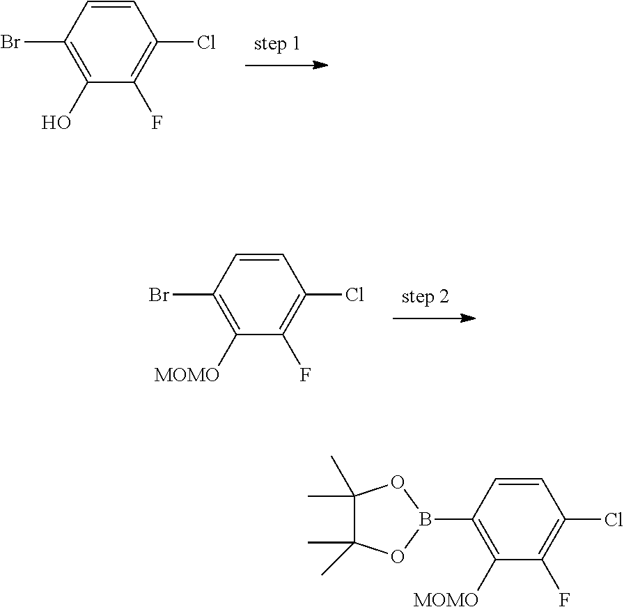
C1=CC(Cl)=C(F)C([MOMO])=C1Br.C1=CC(Cl)=C(F)C(O)=C1Br.C1=CC(Cl)=C(F)C([MOMO])=C1B1OC(C)(C)C(C)(C)O1
